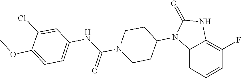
C1CN(C(NC2=CC=C(OC)C(Cl)=C2)=O)CCC1N1C(=O)NC2=C(F)C=CC=C12
